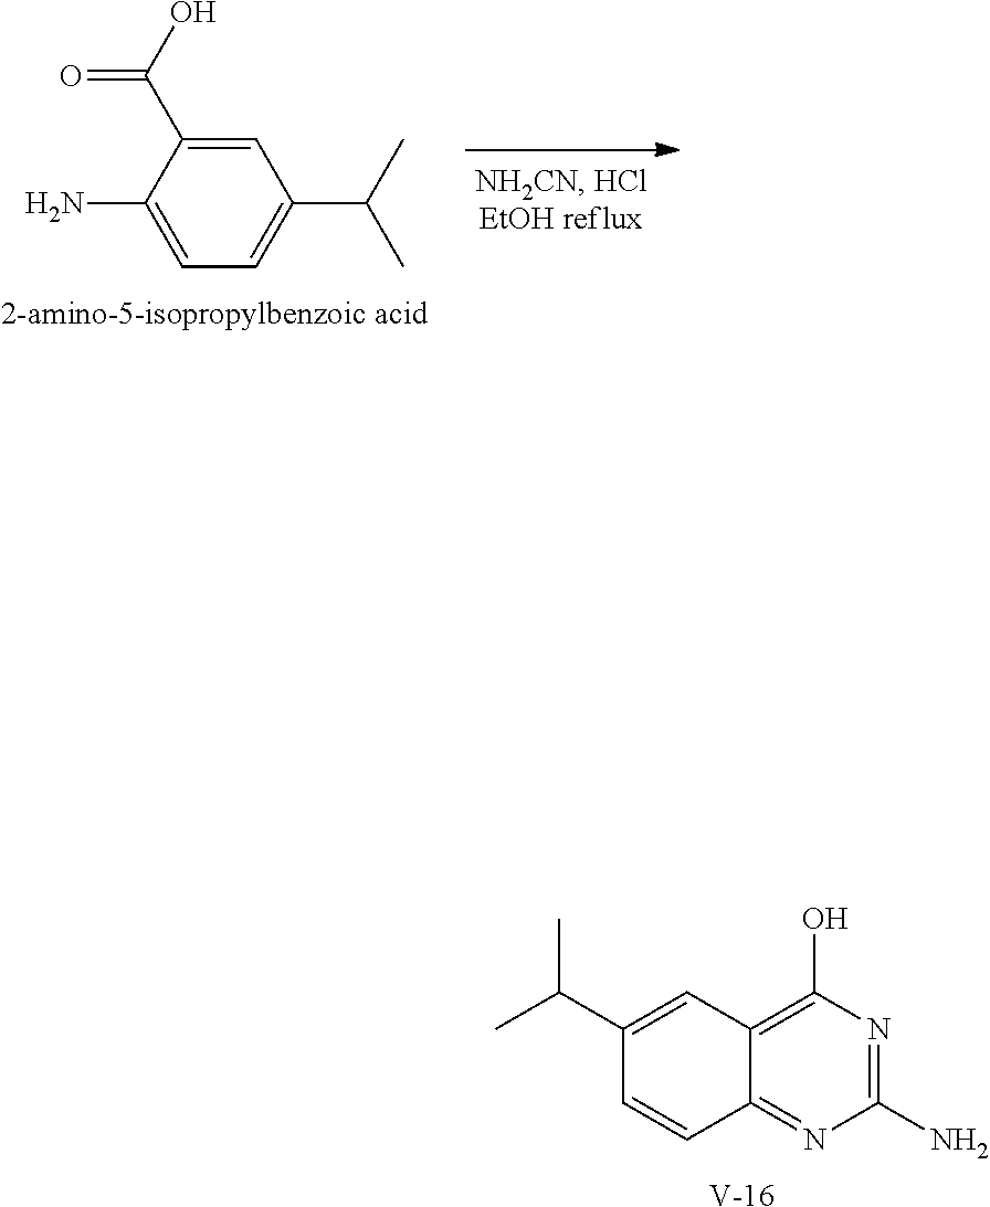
C1=C(C(O)=O)C(N)=CC=C1C(C)C.C1(C(C)C)=CC2=C(O)N=C(N)N=C2C=C1.[V]
